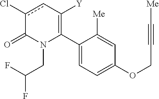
C1(C2=C([Y])cc(Cl)C(=O)N2CC(F)F)=CC=C(OCC#C[Me])C=C1[Me]
